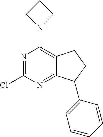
N1=C(Cl)N=C2C(=C1N1CCC1)CCC2C1=CC=CC=C1
